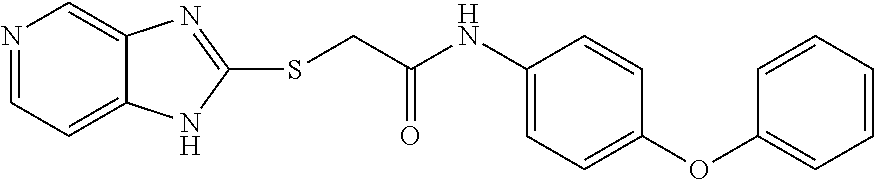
N1=CC=C2C(=C1)N=C(SCC(NC1=CC=C(OC3=CC=CC=C3)C=C1)=O)N2
